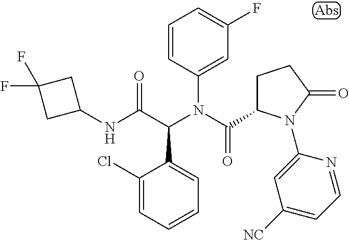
C1=CC(N(C(C2CCC(=O)N2C2=CC([NC])=CC=N2)=O)C(C(NC2CC(F)(F)C2)=O)C2=CC=CC=C2Cl)=CC(F)=C1
